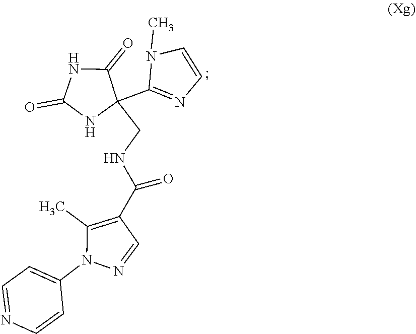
N1(C2=CC=NC=C2)C(C)=C(C(NCC2(C3=NC=CN3C)NC(=O)NC2=O)=O)C=N1
